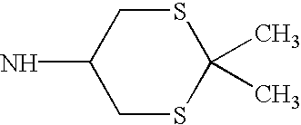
C1SC(C)(C)SCC1N
